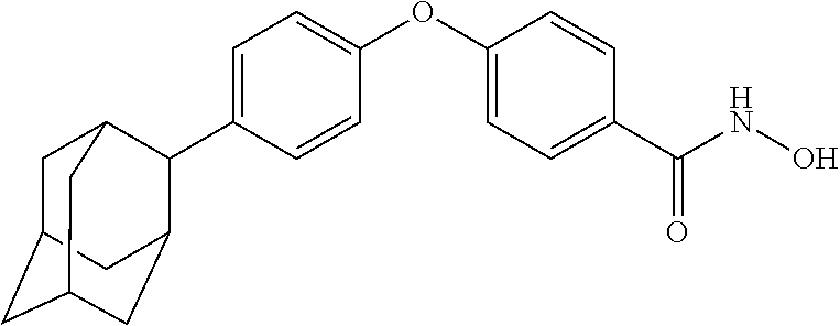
C1=C(C2C3CC4CC(CC2C4)C3)C=CC(OC2=CC=C(C(NO)=O)C=C2)=C1
